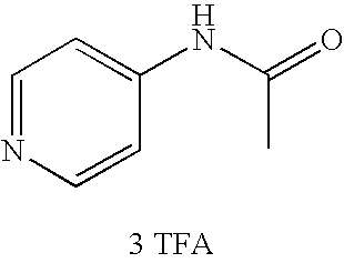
C1=NC=CC(NC(=O)C)=C1
